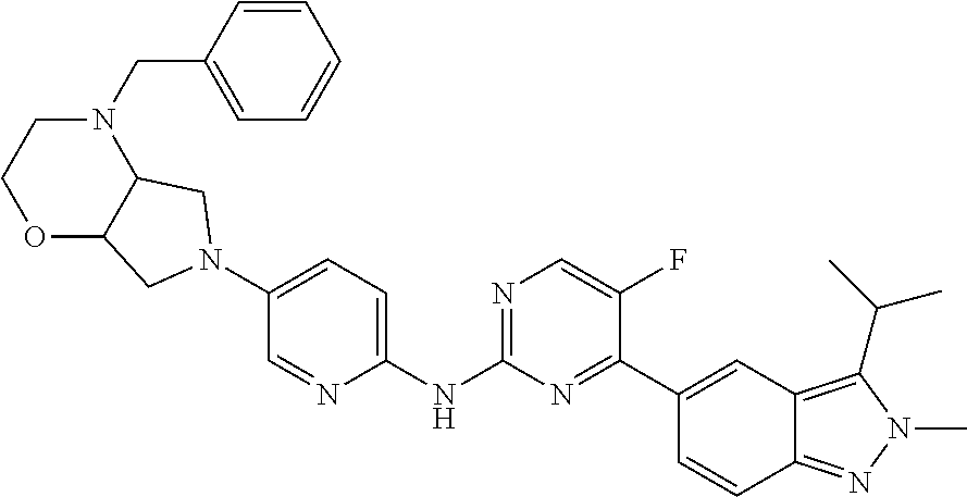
C1(N2CC3OCCN(CC4=CC=CC=C4)C3C2)=CC=C(NC2=NC=C(F)C(C3=CC4=C(C(C)C)N(C)N=C4C=C3)=N2)N=C1
